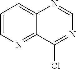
C1=CN=C2C(=C1)N=CN=C2Cl
